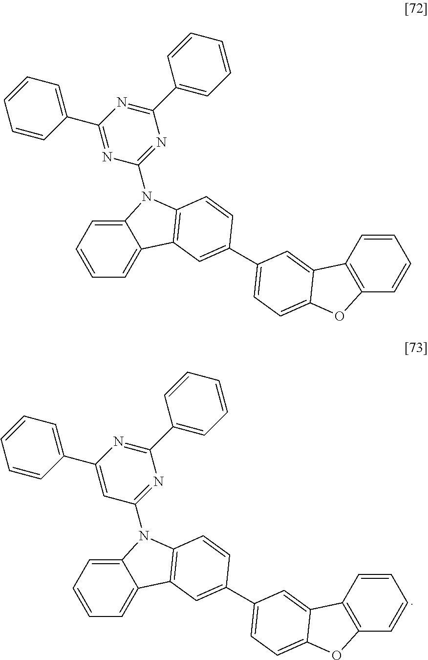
C12=CC=CC=C1C1=C(N2C2=NC(C3=CC=CC=C3)=NC(C3=CC=CC=C3)=C2)C=CC(C2=CC=C3C(=C2)C2=C(C=CC=C2)O3)=C1.C12=CC=CC=C1C1=C(N2C2=NC(C3=CC=CC=C3)=NC(C3=CC=CC=C3)=N2)C=CC(C2=CC=C3C(=C2)C2=C(C=CC=C2)O3)=C1
